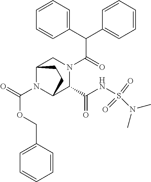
C(N1C2C(C(=O)NS(N(C)C)(=O)=O)N(C(C(C3=CC=CC=C3)C3=CC=CC=C3)=O)CC1CC2)(=O)OCC1=CC=CC=C1
